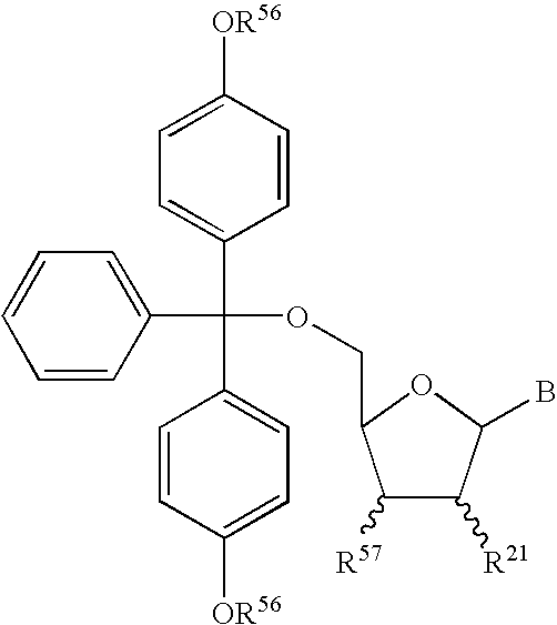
C1([R57])C([R21])C(B)OC1COC(C1=CC=CC=C1)(C1=CC=C([OR56])C=C1)C1=CC=C([OR56])C=C1
